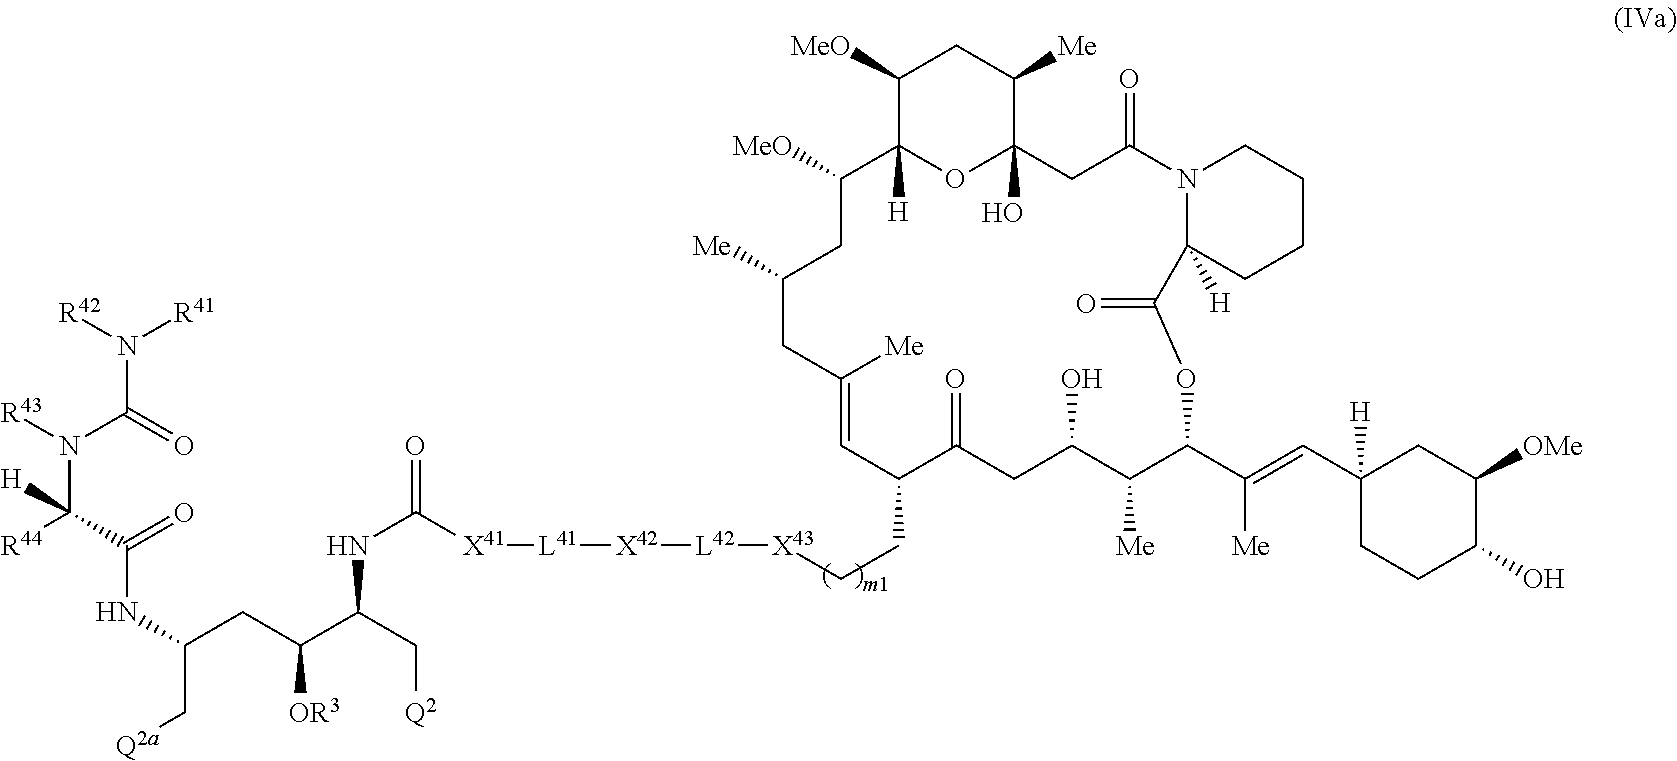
C(NC([X41][L41][X42][L42][X43]CCC1C(=O)CC(O)C([Me])C(C(=CC2([H])CCC(O)C([OMe])C2)[Me])OC(=O)C2([H])N(C(=O)CC3(O)OC([H])(C([MeO])CC([Me])CC([Me])=C1)C([MeO])CC3[Me])CCCC2)=O)(C(CC(NC(C([R44])(N([R43])C(=O)N([R42])[R41])[H])=O)C[Q2a])[OR3])C[Q2]
